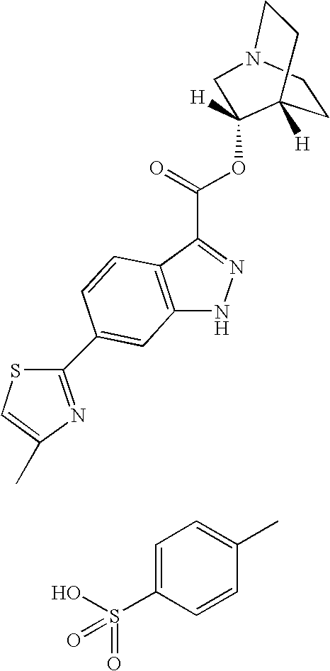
C1=C(S(O)(=O)=O)C=CC(C)=C1.C12=C(C(C(=O)OC3([H])C4([H])CCN(C3)CC4)=NN1)C=CC(C1=NC(C)=CS1)=C2
